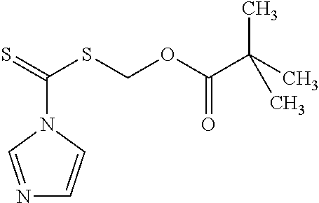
N1=CN(C(=S)SCOC(C(C)(C)C)=O)C=C1
